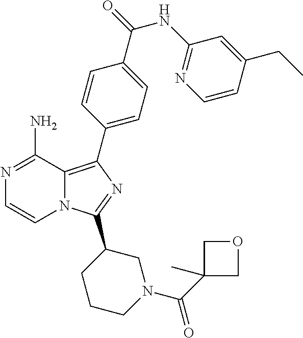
N12C(=C(C3=CC=C(C(=O)NC4=NC=CC(CC)=C4)C=C3)N=C1C1CCCN(C(C3(C)COC3)=O)C1)C(N)=NC=C2
